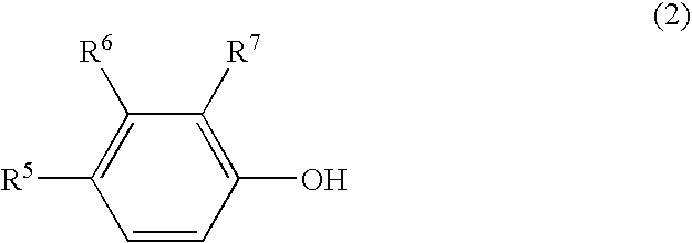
C1=CC(O)=C([R7])C([R6])=C1[R5]
